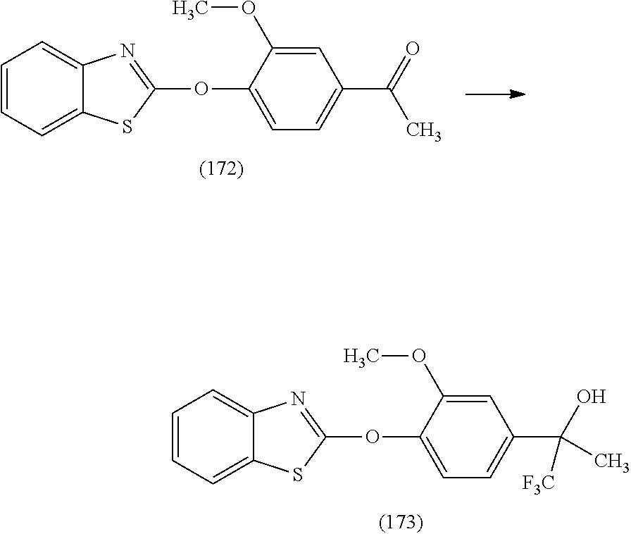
C12=CC=CC=C1N=C(OC1=CC=C(C(=O)C)C=C1OC)S2.C12=CC=CC=C1N=C(OC1=CC=C(C(O)(C)[F3C])C=C1OC)S2
